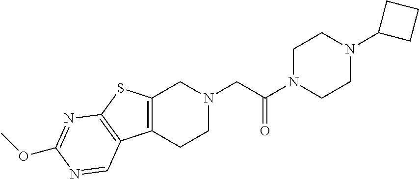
C1N(C(CN2CC3=C(CC2)C2=C(S3)N=C(OC)N=C2)=O)CCN(C2CCC2)C1
